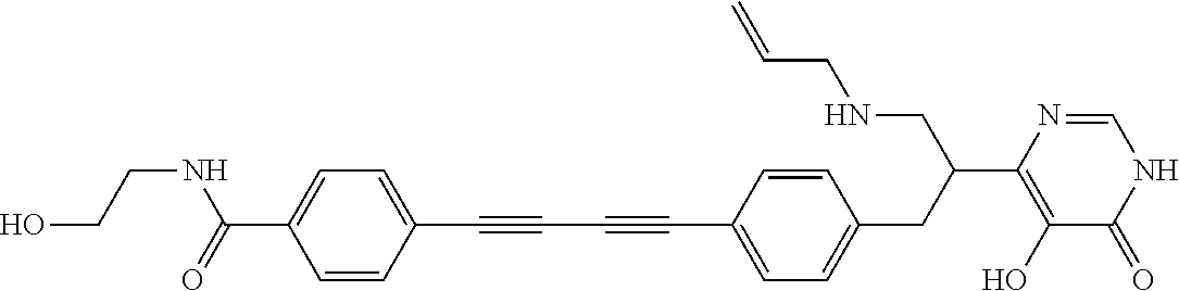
C(#CC1=CC=C(CC(CNCC=C)C2=C(O)C(=O)NC=N2)C=C1)C#CC1=CC=C(C(NCCO)=O)C=C1
